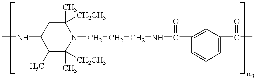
CNC1C(C)C([CH2CH3])(C)N(CCCNC(=O)C2=CC(C(C)=O)=CC=C2)C([CH2CH3])(C)C1
